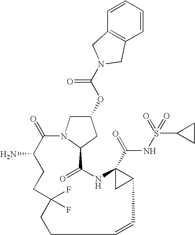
C1(=O)C(N)CCC(F)(F)CCC=CC2C(C(=O)NS(=O)(=O)C3CC3)(NC(=O)C3N1CC(OC(N1CC4=C(C=CC=C4)C1)=O)C3)C2
